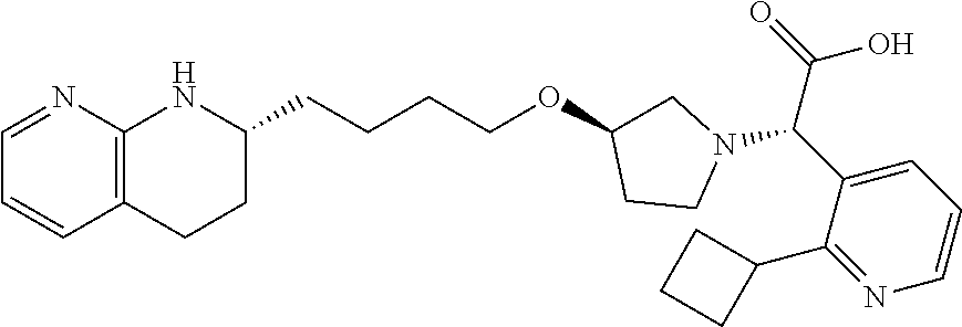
C12=C(CCC(CCCCOC3CN(C(C4=CC=CN=C4C4CCC4)C(=O)O)CC3)N1)C=CC=N2
